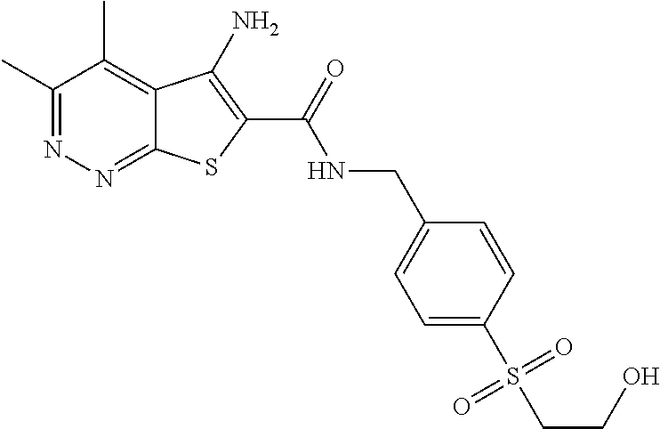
C1(C)=NN=C2C(=C1C)C(N)=C(C(=O)NCC1=CC=C(S(CCO)(=O)=O)C=C1)S2
